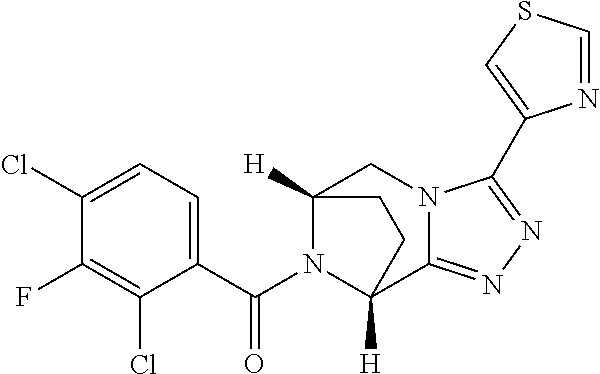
C12([H])CN3C(=NN=C3C3=CSC=N3)C([H])(CC1)N2C(C1=CC=C(Cl)C(F)=C1Cl)=O
